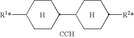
C1CC(C2CCC([R2*])CC2)CCC1[R1*].[H].[H].[CCH]
